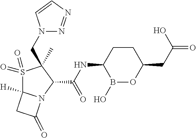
C(NC1B(O)OC(CC(=O)O)CC1)(=O)C1C(CN2N=NC=C2)(C)S(=O)(=O)C2([H])N1C(=O)C2
